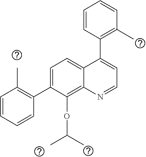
C1=C(C2=C(C)C=CC=C2)C(OC(C)C)=C2C(=C1)C(C1=C(C)C=CC=C1)=CC=N2
